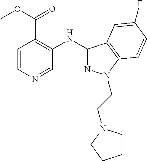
C1=CN=CC(NC2=NN(CCN3CCCC3)C3=C2C=C(F)C=C3)=C1C(=O)OC
